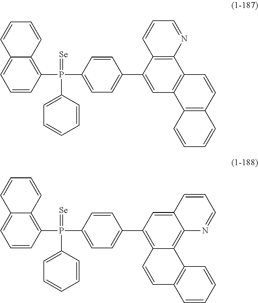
C1=C2C(=C(P(C3=CC=C(C4=CC5=C(C6=C4C=CC=N6)C=CC4=C5C=CC=C4)C=C3)(=[Se])C3=CC=CC=C3)C=C1)C=CC=C2.C1=C2C(=C(P(C3=CC=C(C4=C5C(=C6C(=C4)C=CC=N6)C4=C(C=C5)C=CC=C4)C=C3)(=[Se])C3=CC=CC=C3)C=C1)C=CC=C2
